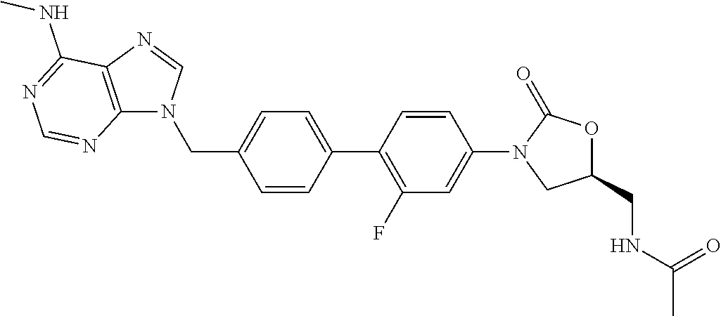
C1=CC(CN2C3=C(N=C2)C(NC)=NC=N3)=CC=C1C1=C(F)C=C(N2CC(CNC(C)=O)OC2=O)C=C1
